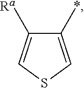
C1(*)=CSC=C1[Ra]
